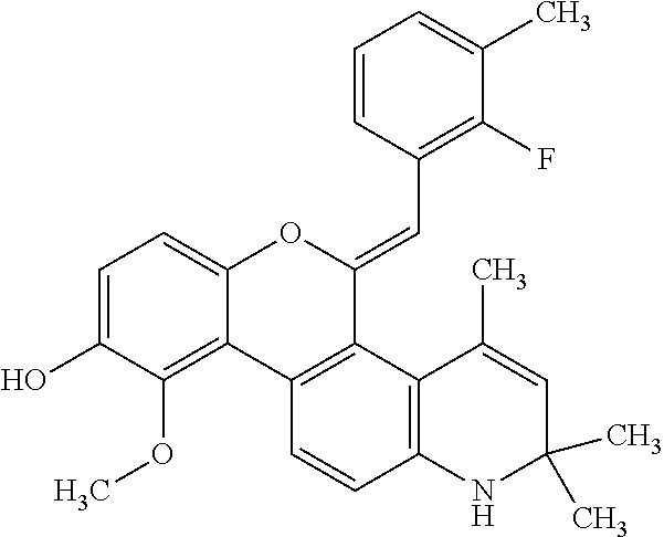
C1=C(O)C(OC)=C2C(=C1)OC(=CC1=C(F)C(C)=CC=C1)C1=C2C=CC2=C1C(C)=CC(C)(C)N2
